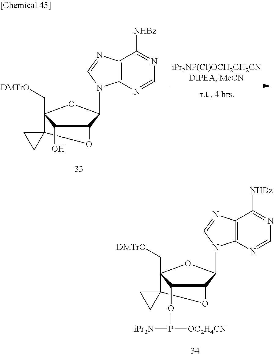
N1=C([NHBz])C2=C(N=C1)N(C1C3C(O)C(C[DMTrO])(O1)C1(O3)CC1)C=N2.N1=C([NHBz])C2=C(N=C1)N(C1C3C(OP([OC2H4CN])[iPr2N])C(C[DMTrO])(O1)C1(O3)CC1)C=N2
